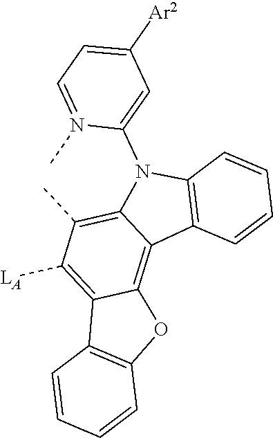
C12=C([LA])C(C)=C3C(=C1OC1=C2C=CC=C1)C1=C(N3C2=CC([Ar2])=CC=N2C)C=CC=C1
